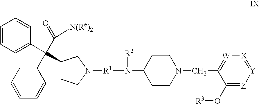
C1(C(C2=CC=CC=C2)(C2=CC=CC=C2)C(=O)[N(Re)2])CCN([R1]N(C2CCN(CC3=[W][X]=[Y][Z]=C3O[R3])CC2)[R2])C1
